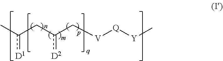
Cc(Cc(C[V][Q][Y]C)[D2])[D1]
